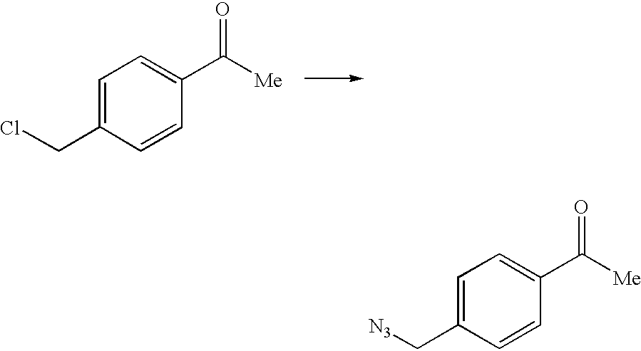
C1=C(CCl)C=CC(C([Me])=O)=C1.C1=C(C[N3])C=CC(C([Me])=O)=C1
